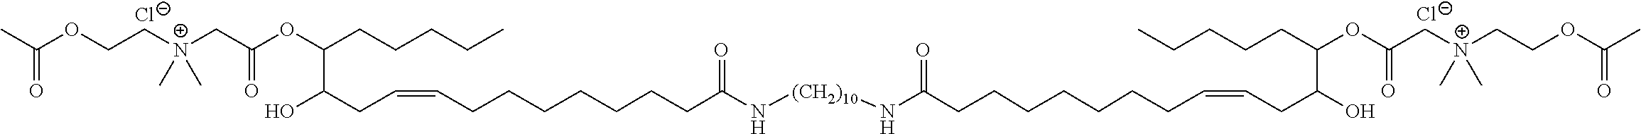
[Cl-].CC(OCC[N+](CC(OC(CCCCC)C(CC=CCCCCCCCC(N[(CH2)10]NC(=O)CCCCCCCC=CCC(O)C(CCCCC)OC(C[N+](CCOC(C)=O)(C)C)=O)=O)O)=O)(C)C)=O.[Cl-]
